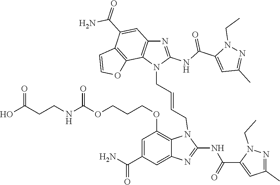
N1(CC=CCN2C3=C(OCCCOC(NCCC(O)=O)=O)C=C(C(N)=O)C=C3N=C2NC(C2=CC(C)=NN2CC)=O)C(NC(=O)C2=CC(C)=NN2CC)=NC2=C1C1=C(C(C(=O)N)=C2)C=CO1
